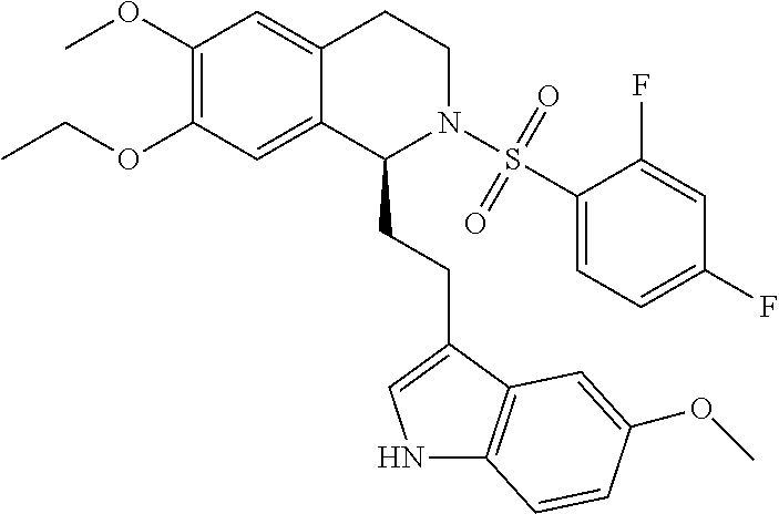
C(OC1=C(OC)C=C2C(=C1)C(CCC1=CNC3=C1C=C(OC)C=C3)N(S(C1=CC=C(F)C=C1F)(=O)=O)CC2)C
